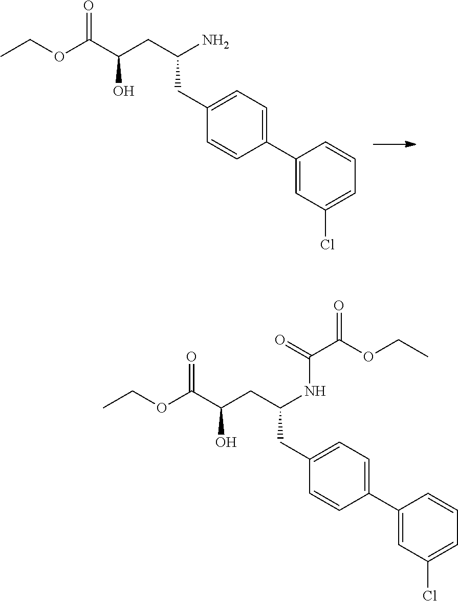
CCOC(C(CC(N)CC1=CC=C(C2=CC(Cl)=CC=C2)C=C1)O)=O.CCOC(C(CC(NC(C(=O)OCC)=O)CC1=CC=C(C2=CC(Cl)=CC=C2)C=C1)O)=O
